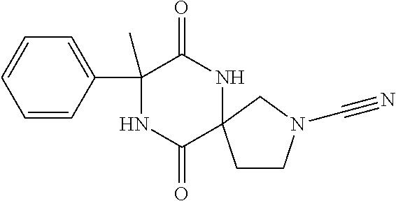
C1=CC(C2(C)NC(=O)C3(NC2=O)CCN(C#N)C3)=CC=C1
